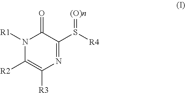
N1([R1])C([R2])=C([R3])N=C(S([R4])=[(O)n])C1=O
